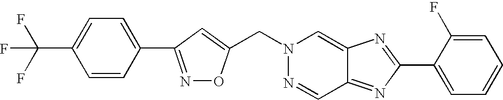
N1=C(C2=CC=C(C(F)(F)F)C=C2)C=C(CN2N=CC3=NC(C4=CC=CC=C4F)=NC3=C2)O1
